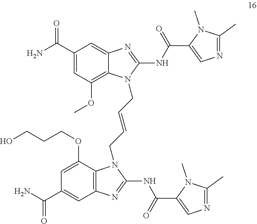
C1(C(N)=O)=CC(OC)=C2C(=C1)N=C(NC(C1=CN=C(C)N1C)=O)N2CC=CCN1C2=C(C=C(C(N)=O)C=C2OCCCO)N=C1NC(C1=CN=C(C)N1C)=O
